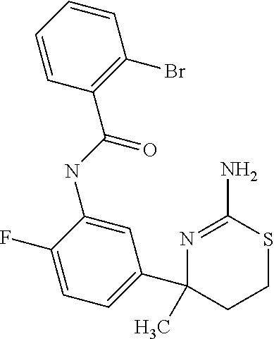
C1(C(NC2=CC(C3(C)CCSC(N)=N3)=CC=C2F)=O)=C(Br)C=CC=C1
